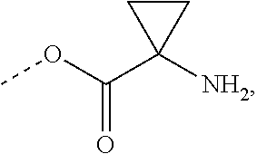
C1CC1([NH2])C(OC)=O
